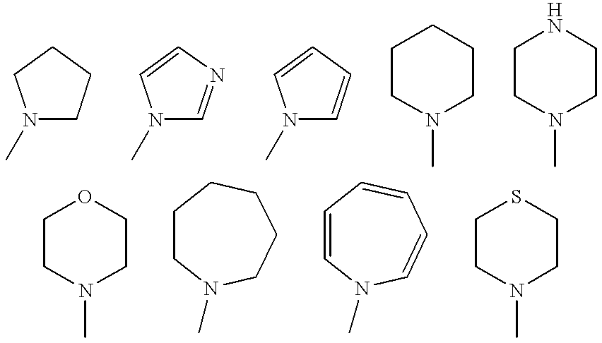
N1(C)CCCC1.N1(C)C=NC=C1.N1(C)C=CC=C1.C1CN(C)CCC1.C1CN(C)CCN1.C1CN(C)CCO1.C1CN(C)CCCC1.C1=CN(C)C=CC=C1.C1CN(C)CCS1
